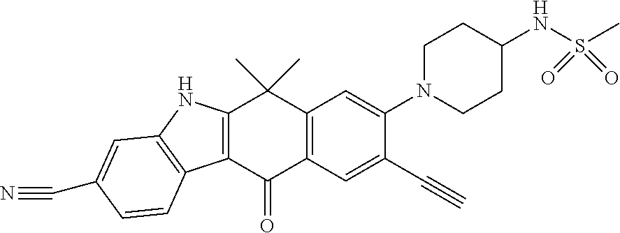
C12=C(C(=O)C3=C(C1(C)C)C=C(N1CCC(NS(C)(=O)=O)CC1)C(C#C)=C3)C1=C(N2)C=C(C#N)C=C1
